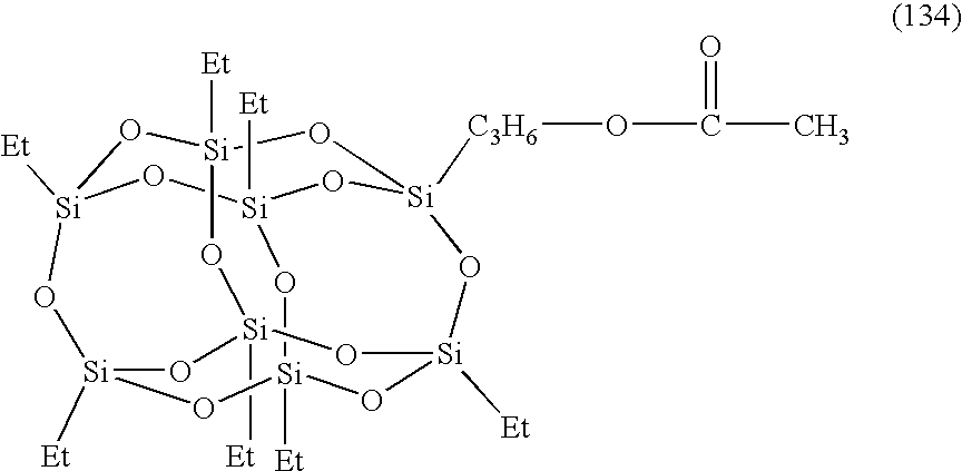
[Si]12([Et])O[Si]3([Et])O[Si]4([C3H6]OC(C)=O)O[Si]([Et])(O1)O[Si]1([Et])O[Si]([Et])(O[Si]([Et])(O3)O[Si]([Et])(O1)O2)O4
